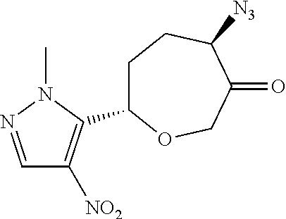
C1=NN(C)C(C2CCC([N3])C(=O)CO2)=C1[NO2]
